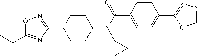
C(C1=NC(N2CCC(N(C(=O)C3=CC=C(C4=CN=CO4)C=C3)C3CC3)CC2)=NO1)C
